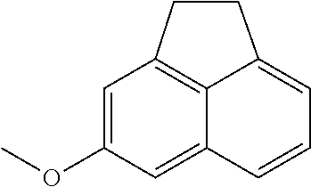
C1=C(OC)C=C2C3=C1CCC3=CC=C2
